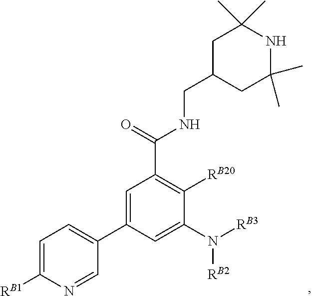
C1=C([RB1])N=CC(C2=CC(C(=O)NCC3CC(C)(C)NC(C)(C)C3)=C([RB20])C(N([RB2])[RB3])=C2)=C1
